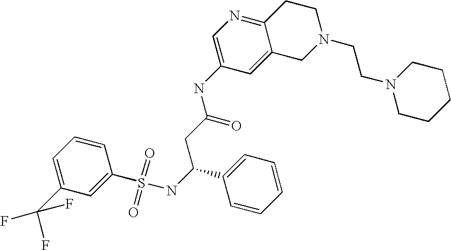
N1=C2C(=CC(NC(CC(C3=CC=CC=C3)NS(C3=CC(C(F)(F)F)=CC=C3)(=O)=O)=O)=C1)CN(CCN1CCCCC1)CC2
